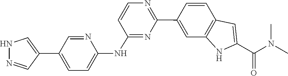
CN(C)C(C1=CC2=C(C=C(C3=NC=CC(NC4=CC=C(C5=CNN=C5)C=N4)=N3)C=C2)N1)=O
